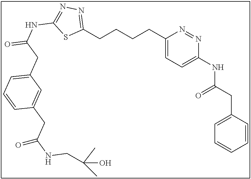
C1(CCCCC2=NN=C(NC(=O)CC3=CC=CC(CC(NCC(C)(C)O)=O)=C3)S2)=CC=C(NC(CC2=CC=CC=C2)=O)N=N1
